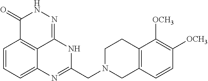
C1=CC=C2C3=C1C(=O)NN=C3NC(CN1CC3=C(CC1)C([OCH3])=C([OCH3])C=C3)=N2
